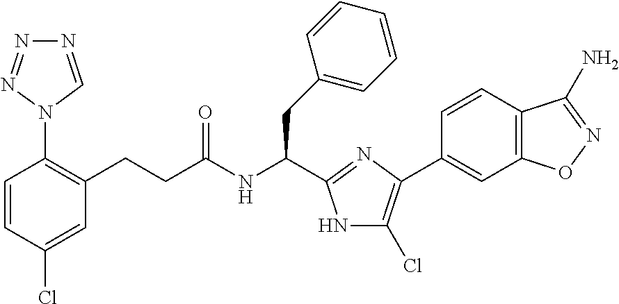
C1(Cl)=CC(CCC(NC(CC2=CC=CC=C2)C2=NC(C3=CC4=C(C=C3)C(N)=NO4)=C(Cl)N2)=O)=C(N2C=NN=N2)C=C1
